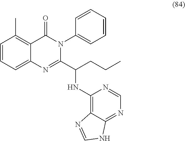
C1=CC=C2C(=C1C)C(=O)N(C1=CC=CC=C1)C(C(NC1=C3C(=NC=N1)NC=N3)CCC)=N2
